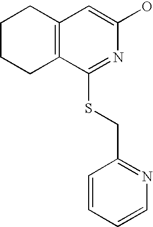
C1CCC2=C(C1)C=C(O)N=C2SCC1=NC=CC=C1
